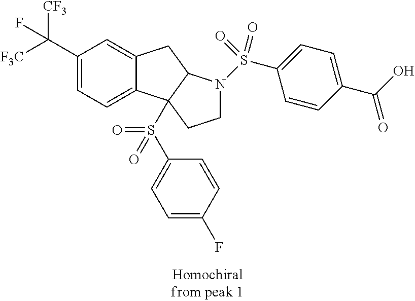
C1(C([CF3])([F3C])F)=CC=C2C(=C1)CC1C2(S(C2=CC=C(F)C=C2)(=O)=O)CCN1S(C1=CC=C(C(O)=O)C=C1)(=O)=O
